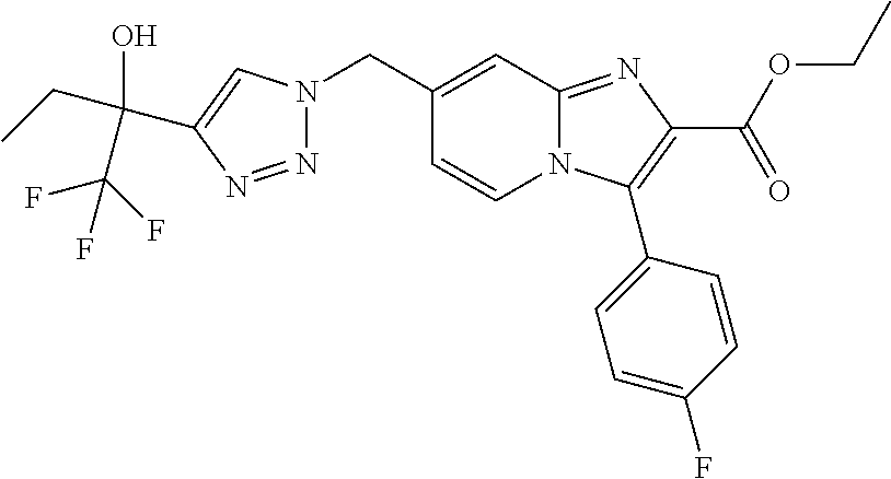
C1(CN2N=NC(C(O)(C(F)(F)F)CC)=C2)=CC2=NC(C(=O)OCC)=C(C3=CC=C(F)C=C3)N2C=C1
